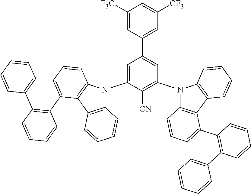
C1([F3C])=CC(C2=CC(N3C4=C(C5=C3C=CC=C5)C(C3=C(C5=CC=CC=C5)C=CC=C3)=CC=C4)=C([CN])C(N3C4=C(C5=C3C=CC=C5C3=C(C5=CC=CC=C5)C=CC=C3)C=CC=C4)=C2)=CC([CF3])=C1
